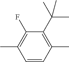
C1=CC(C)=C(C(C)(C)C)C(F)=C1C
